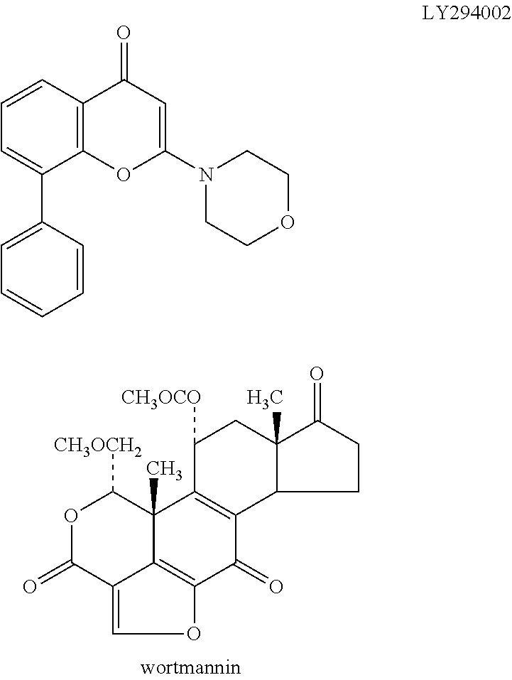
O1C(=O)C2=COC3=C2C(C)(C1[CH3OCH2])C1=C(C3=O)C2C(C)(CC1[CH3OCO])C(=O)CC2.C1=CC=C(C2=CC=CC=C2)C2=C1C(=O)C=C(N1CCOCC1)O2
